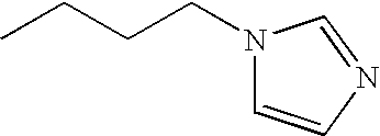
N1(CCCC)C=CN=C1
